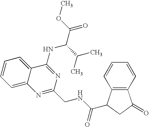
C12=CC=CC=C1C(NC(C(=O)OC)C(C)C)=NC(CNC(=O)C1C3=C(C(=O)C1)C=CC=C3)=N2
